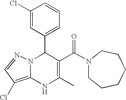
C1(Cl)=CC(C2N3C(=C(Cl)C=N3)NC(C)=C2C(=O)N2CCCCCC2)=CC=C1
